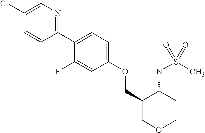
C1(Cl)=CN=C(C2=CC=C(OCC3COCCC3NS(C)(=O)=O)C=C2F)C=C1
